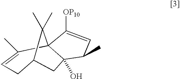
C1C=C(C)C23C(O)(CC1C2(C)C)C(C)C=C3[OP10]
